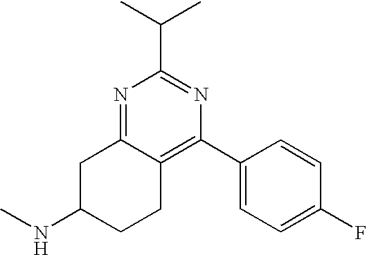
N1=C2C(=C(C3=CC=C(F)C=C3)N=C1C(C)C)CCC(NC)C2
